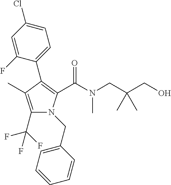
C1(C(F)(F)F)=C(C)C(C2=CC=C(Cl)C=C2F)=C(C(N(C)CC(CO)(C)C)=O)N1CC1=CC=CC=C1
